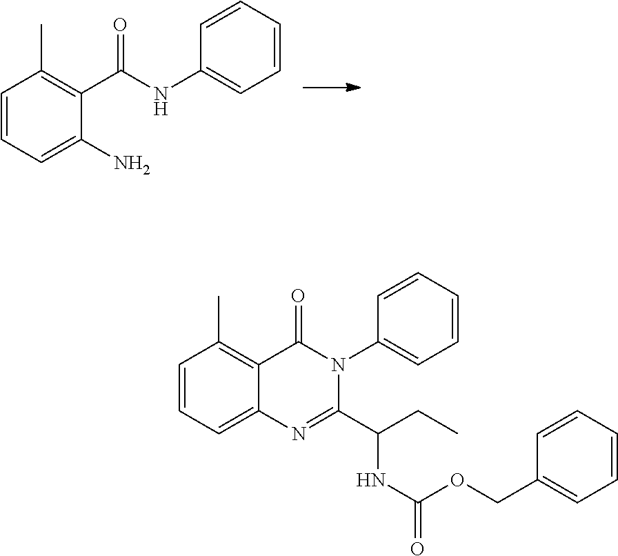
C1=CC=C(N)C(C(NC2=CC=CC=C2)=O)=C1C.C1=CC=C2C(=C1C)C(=O)N(C1=CC=CC=C1)C(C(CC)NC(=O)OCC1=CC=CC=C1)=N2
